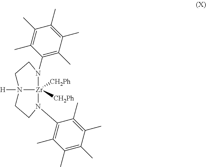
C1(N2[Zr]3([CH2Ph])([CH2Ph])N([H])(CC2)CCN3C2=C(C)C(C)=C(C)C(C)=C2C)=C(C)C(C)=C(C)C(C)=C1C
